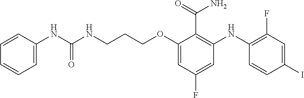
C(OC1=CC(F)=CC(NC2=C(F)C=C(I)C=C2)=C1C(=O)N)CCNC(NC1=CC=CC=C1)=O
